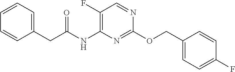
C1(F)=C(NC(CC2=CC=CC=C2)=O)N=C(OCC2=CC=C(F)C=C2)N=C1
